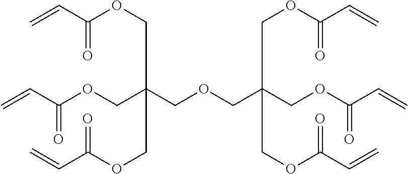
C=CC(OCC(COC(C=C)=O)(COCC(COC(C=C)=O)(COC(C=C)=O)COC(C=C)=O)COC(C=C)=O)=O
